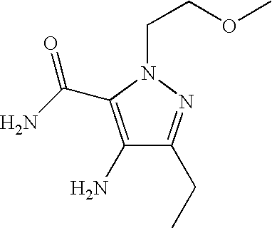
C1(N)=C(C(=O)N)N(CCOC)N=C1CC
